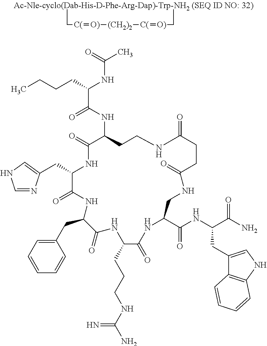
C([C(]=[O)][(CH2)2][C(]=[O)]CC)C.C(C1NC(=O)C(NC(C(CCCC)NC(C)=O)=O)CCNC(=O)CCC(=O)NCC(C(NC(C(N)=O)CC2=CNC3=C2C=CC=C3)=O)NC(=O)C(CCCNC(N)=N)NC(=O)C(CC2=CC=CC=C2)NC1=O)C1=CNC=N1
